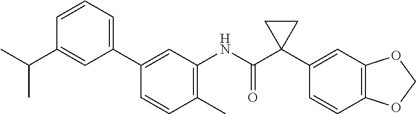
C1=CC(C)=C(NC(C2(C3=CC4=C(C=C3)OCO4)CC2)=O)C=C1C1=CC=CC(C(C)C)=C1
